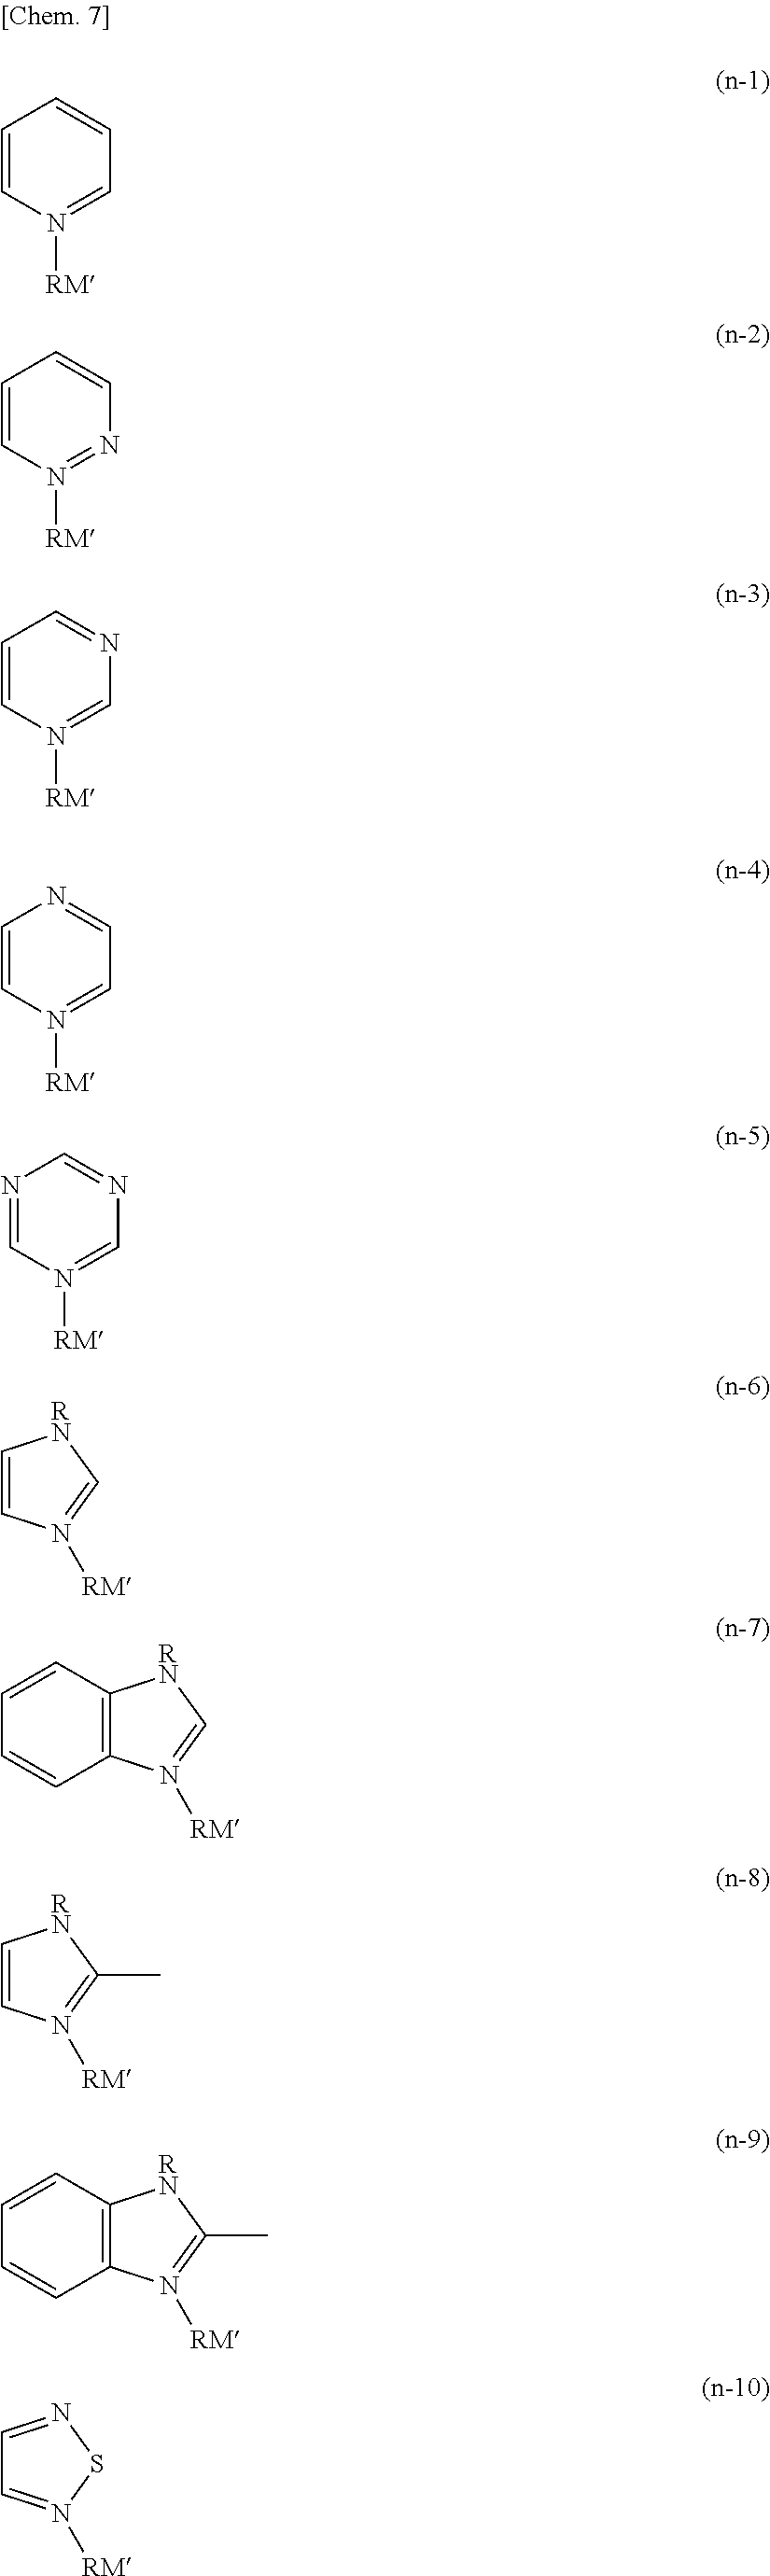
C1=CN([RM])=CC=C1.C1=CN([RM])=NC=C1.C1=CN([RM])=CN=C1.C1=CN([RM])=CC=N1.N1=CN([RM])=CN=C1.C1=CN([RM])=C[RN]1.C12=C(C=CC=C1)[RN]C=N2[RM].C1=CN([RM])=C(C)[RN]1.C12=C(C=CC=C1)[RN]C(C)=N2[RM].C1=NSN([RM])=C1
